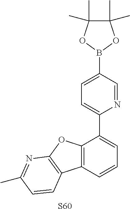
C12=C(OC3=C1C=CC(C)=N3)C(C1=CC=C(B3OC(C)(C)C(C)(C)O3)C=N1)=CC=C2.[S60]
